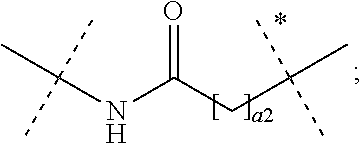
O=C(CC(C)(C)C)NC(C)(C)C
